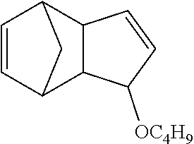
C12C3C([OC4H9])C=CC3C(C=C1)C2
